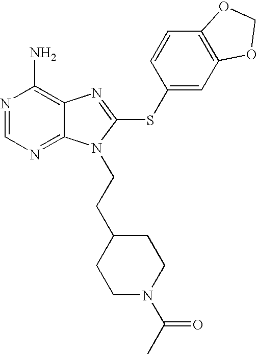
N1=CN=C2C(=C1N)N=C(SC1=CC3=C(C=C1)OCO3)N2CCC1CCN(C(C)=O)CC1
